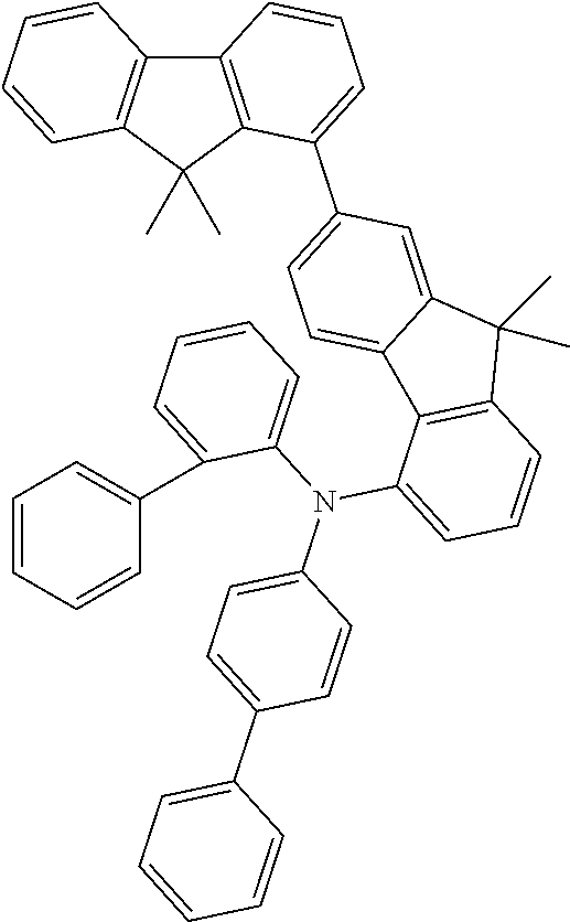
C12=C(C(C)(C)C3=C1C=CC=C3)C(C1=CC=C3C(=C1)C(C)(C)C1=C3C(N(C3=CC=CC=C3C3=CC=CC=C3)C3=CC=C(C4=CC=CC=C4)C=C3)=CC=C1)=CC=C2
